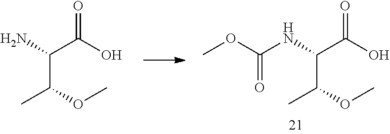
C(C(O)=O)(N)C(OC)C.C(C(O)=O)(NC(OC)=O)C(OC)C
